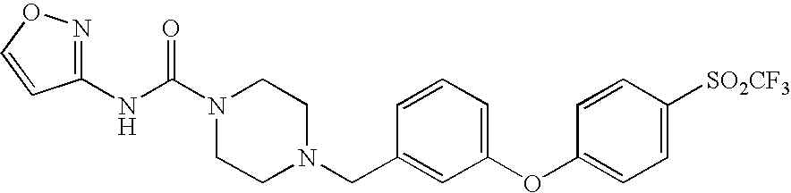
N(C(N1CCN(CC2=CC(OC3=CC=C([SO2CF3])C=C3)=CC=C2)CC1)=O)C1=NOC=C1
